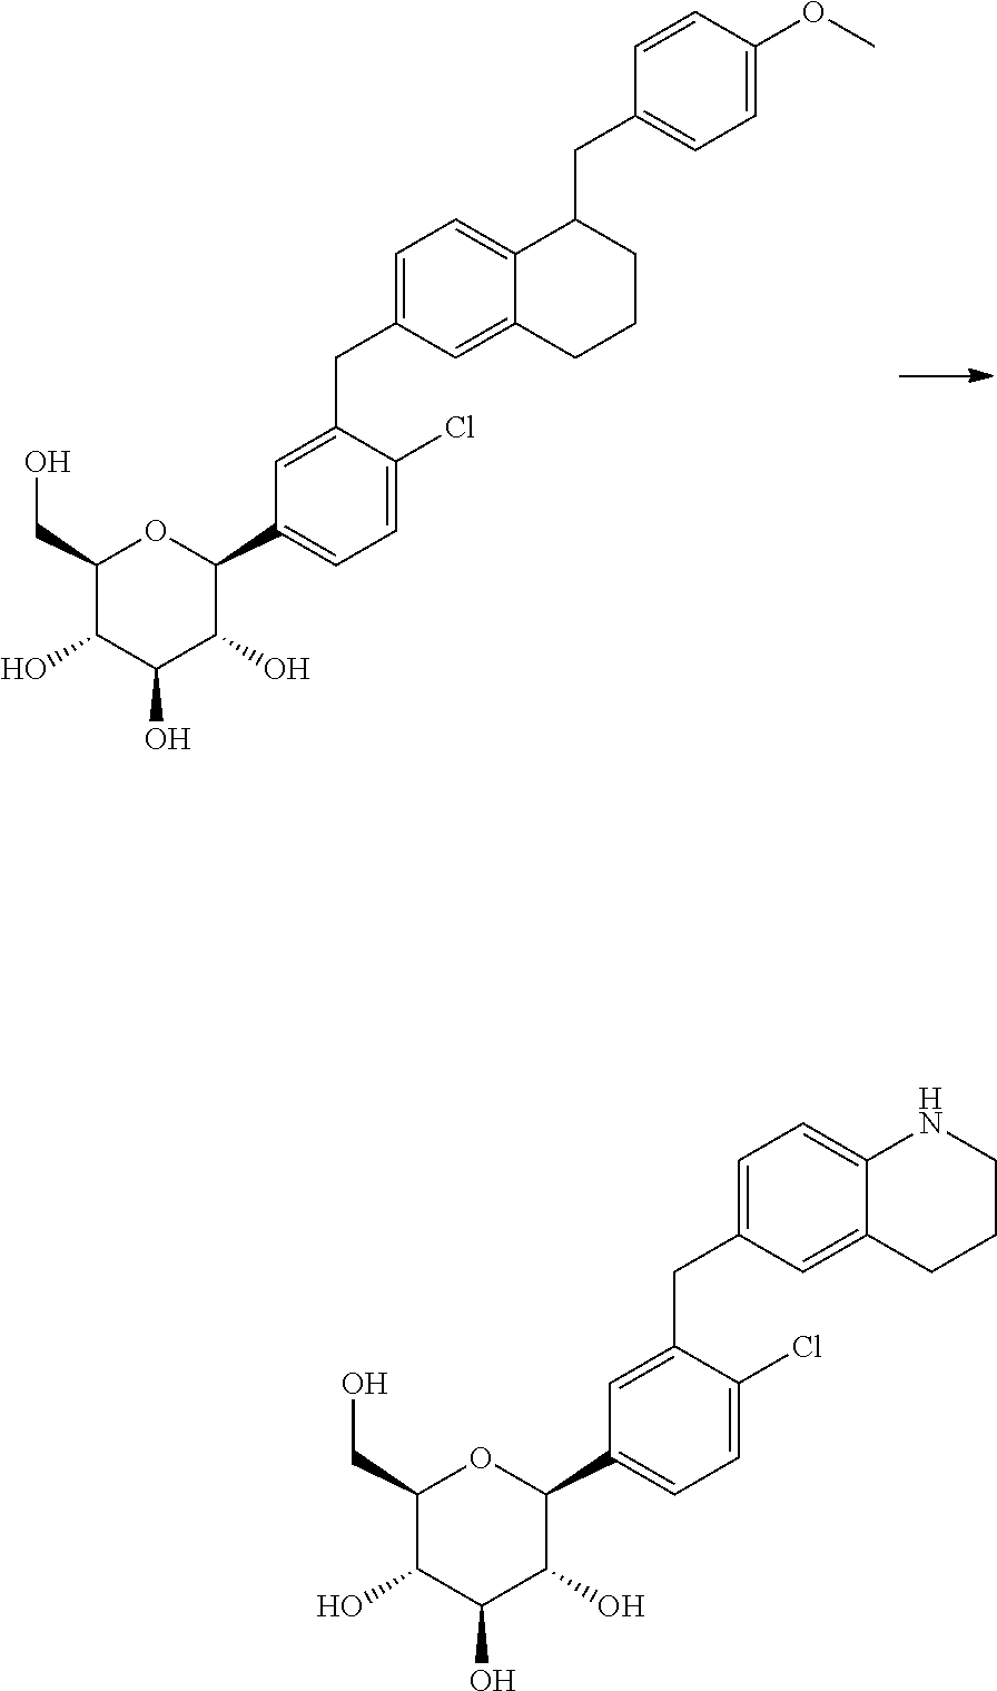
C1(CO)C(O)C(O)C(O)C(C2=CC=C(Cl)C(CC3=CC=C4C(CC5=CC=C(OC)C=C5)CCCC4=C3)=C2)O1.C1(CO)C(O)C(O)C(O)C(C2=CC=C(Cl)C(CC3=CC=C4NCCCC4=C3)=C2)O1
